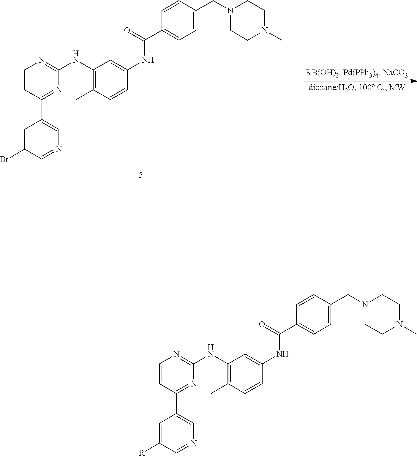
C1=CC(C2=CN=CC([R])=C2)=NC(NC2=C(C)C=CC(NC(C3=CC=C(CN4CCN(C)CC4)C=C3)=O)=C2)=N1.C1=CC(C2=CN=CC(Br)=C2)=NC(NC2=C(C)C=CC(NC(C3=CC=C(CN4CCN(C)CC4)C=C3)=O)=C2)=N1
